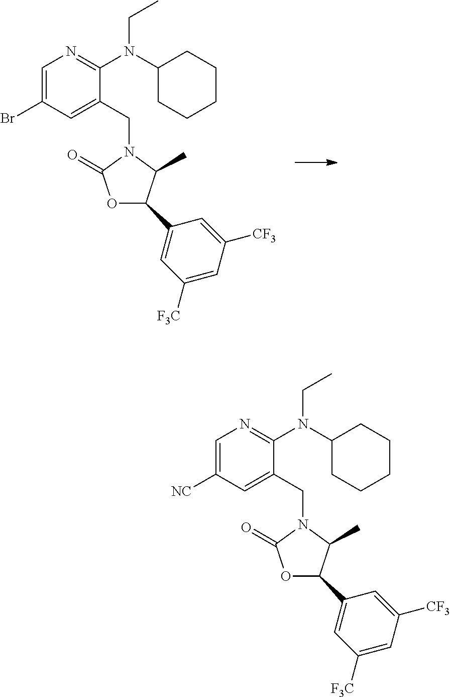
C1=C(Br)C=C(CN2C(=O)OC(C3=CC([F3C])=CC([CF3])=C3)C2C)C(N(C2CCCCC2)CC)=N1.C1=C([NC])C=C(CN2C(=O)OC(C3=CC([F3C])=CC([CF3])=C3)C2C)C(N(C2CCCCC2)CC)=N1
